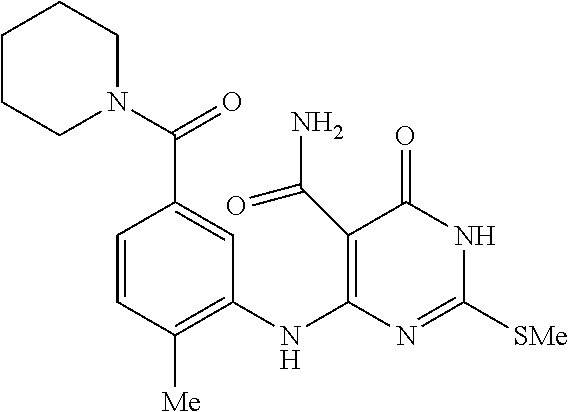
C1CCN(C(=O)C2=CC(NC3=C(C(=O)N)C(=O)NC([SMe])=N3)=C([Me])C=C2)CC1
